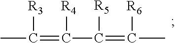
CC([R3])=C([R4])C([R5])=C([R6])C
